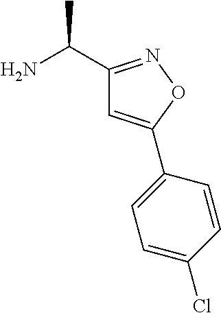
C1(C(N)C)=NOC(C2=CC=C(Cl)C=C2)=C1
